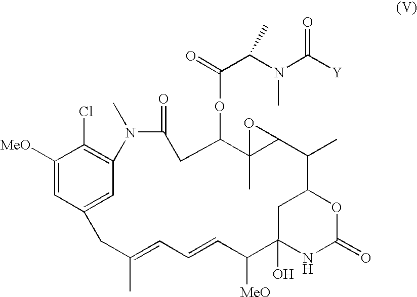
C1([MeO])=CC2=CC(=C1Cl)N(C)C(=O)CC(OC(C(N(C([Y])=O)C)C)=O)C1(C)C(C(C)C3CC(O)(C([MeO])C=CC=C(C)C2)NC(=O)O3)O1
